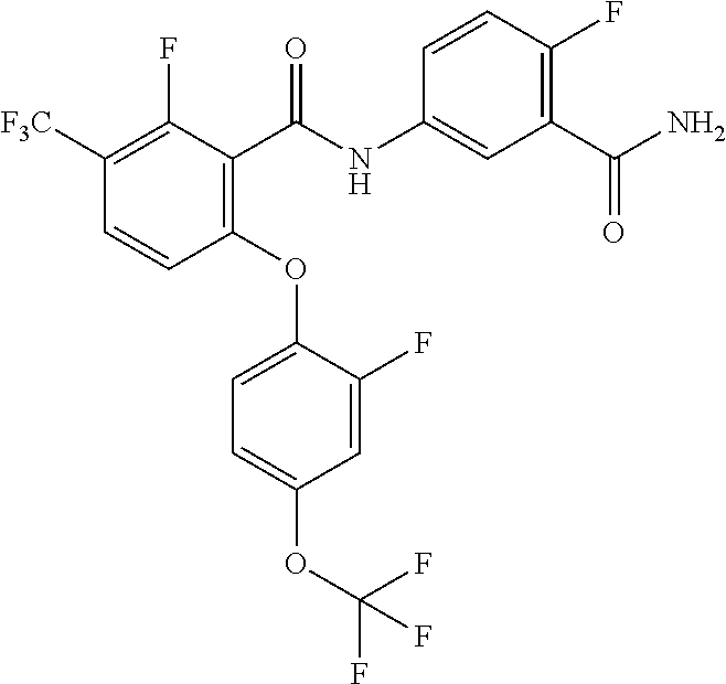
C1([F3C])=C(F)C(C(NC2=CC(C(=O)N)=C(F)C=C2)=O)=C(OC2=CC=C(OC(F)(F)F)C=C2F)C=C1
